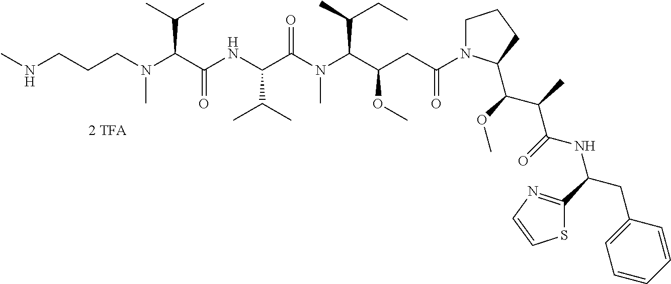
C(N(C(C(NC(C(N(C(C(OC)CC(=O)N1CCCC1C(C(C(NC(CC1=CC=CC=C1)C1=NC=CS1)=O)C)OC)C(CC)C)C)=O)C(C)C)=O)C(C)C)C)CCNC
